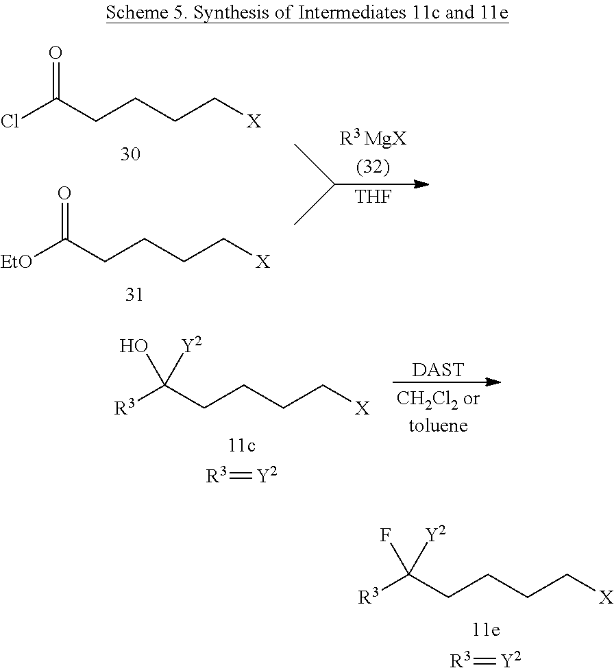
ClC(CCCC[X])=O.[EtO]C(CCCC[X])=O.[THF].[R3]=[Y2].[R3]C(CCCC[X])(F)[Y2].[DAST].[R3]=[Y2].[R3]C(CCCC[X])(O)[Y2]
